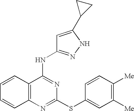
C1=CC2=C(C=C1)N=C(SC1=CC([Me])=C([Me])C=C1)N=C2NC1=NNC(C2CC2)=C1
